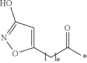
C1(CC(*)=O)=CC(O)=NO1
